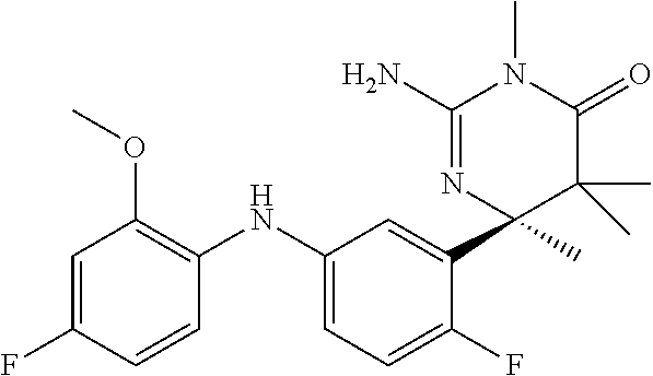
C1(NC2=C(OC)C=C(F)C=C2)=CC=C(F)C(C2(C)C(C)(C)C(=O)N(C)C(N)=N2)=C1
